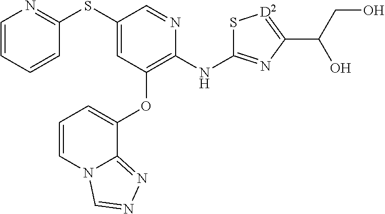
C1(SC2=CC(OC3=CC=CN4C3=NN=C4)=C(NC3=NC(C(CO)O)=[D2]S3)N=C2)=NC=CC=C1
